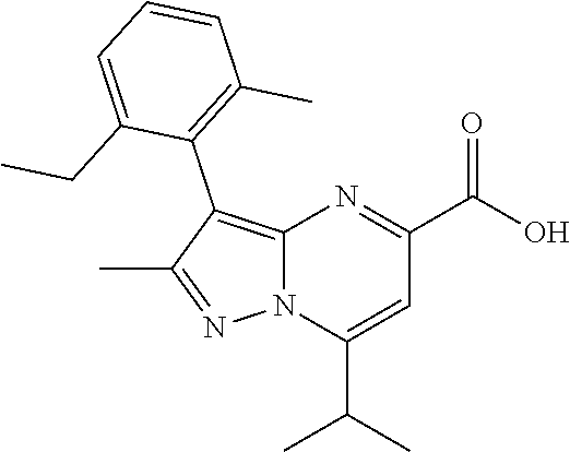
C12=C(C3=C(C)C=CC=C3CC)C(C)=NN1C(C(C)C)=CC(C(O)=O)=N2
